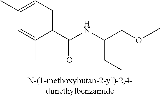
C1(C(NC(CC)COC)=O)=CC=C(C)C=C1C
